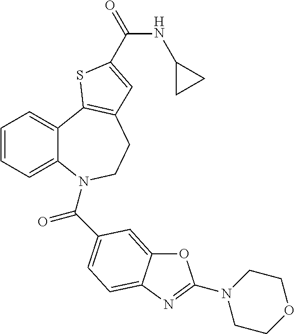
O1C2=CC(C(=O)N3C4=CC=CC=C4C4=C(CC3)C=C(C(=O)NC3CC3)S4)=CC=C2N=C1N1CCOCC1
